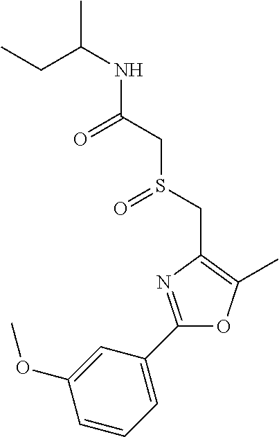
CCC(C)NC(CS(CC1=C(C)OC(C2=CC=CC(OC)=C2)=N1)=O)=O
